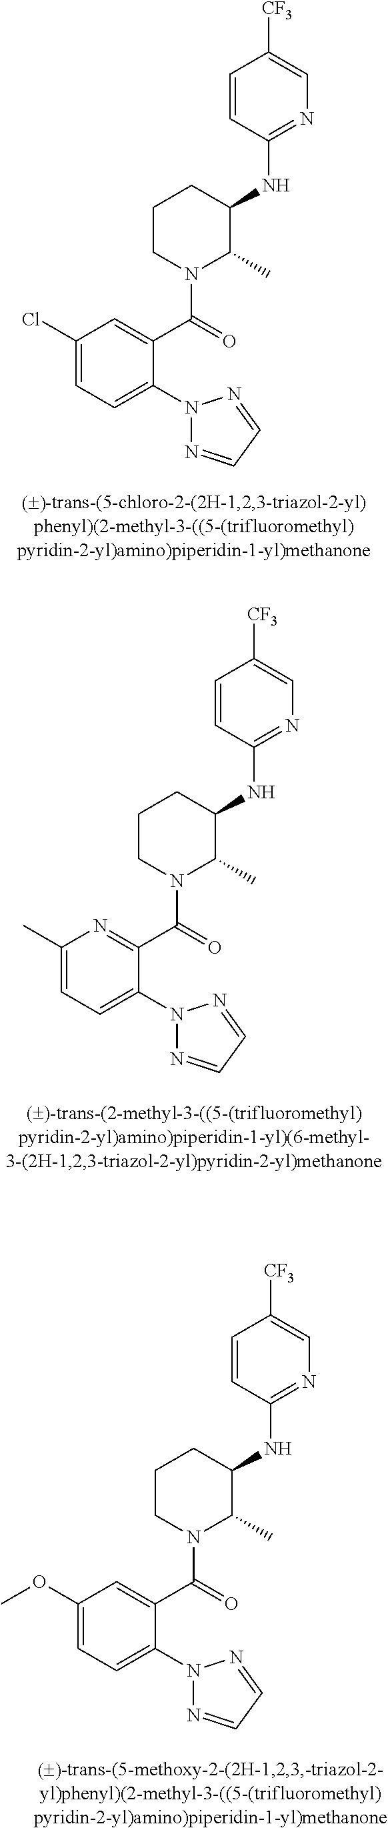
C1(Cl)=CC=C(N2N=CC=N2)C(C(=O)N2C(C)C(NC3=NC=C([CF3])C=C3)CCC2)=C1.C1(C)=CC=C(N2N=CC=N2)C(C(=O)N2C(C)C(NC3=NC=C([CF3])C=C3)CCC2)=N1.C1(OC)=CC=C(N2N=CC=N2)C(C(=O)N2C(C)C(NC3=NC=C([CF3])C=C3)CCC2)=C1
